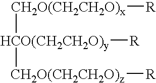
[CH2O(CH2CH2O)x]([HCO(CH2CH2O)y]([CH2O(CH2CH2O)z][R])[R])[R]
